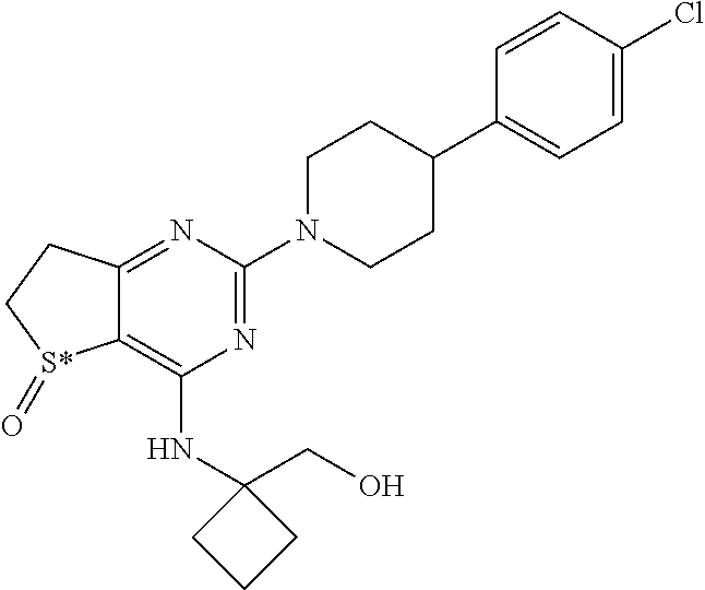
N1=C(N2CCC(C3=CC=C(Cl)C=C3)CC2)N=C2C(=C1NC1(CO)CCC1)[S*](=O)CC2
